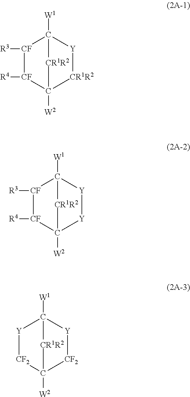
[CF]1([R4])[CF]([R3])C2([W1])[Y][CR1R2]C1([W2])[CR1R2]2.[CF]1([R4])[CF]([R3])C2([W1])[Y][Y]C1([W2])[CR1R2]2.[CF2]1[Y]C2([W1])[Y][CF2]C1([W2])[CR1R2]2
